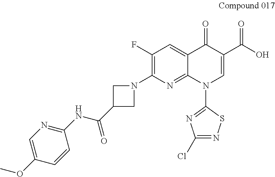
C12=CC(F)=C(N3CC(C(=O)NC4=NC=C(OC)C=C4)C3)N=C1N(C1=NC(Cl)=NS1)C=C(C(=O)O)C2=O
